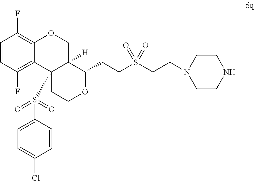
C1=CC(F)=C2C(=C1F)OCC1([H])C2(S(C2=CC=C(Cl)C=C2)(=O)=O)CCOC1CCS(CCN1CCNCC1)(=O)=O
